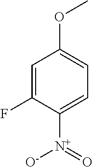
C1=C(F)C([N+](=O)[O-])=CC=C1OC
